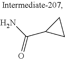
C(C1CC1)(N)=O
